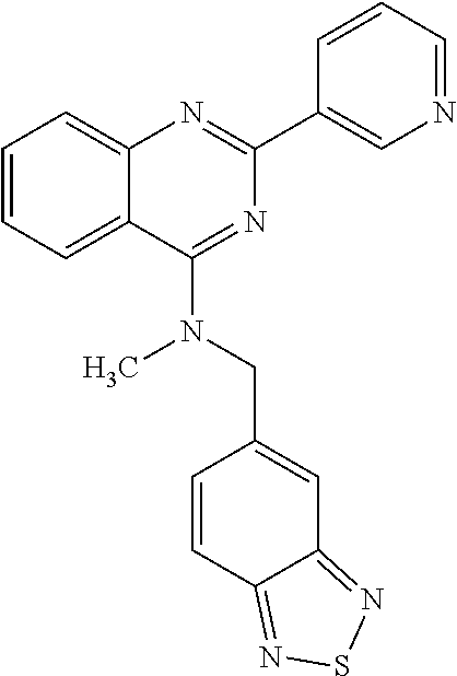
C1=CC=C2C(=C1)N=C(C1=CN=CC=C1)N=C2N(CC1=CC2=NSN=C2C=C1)C
